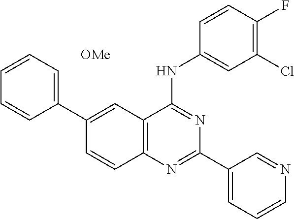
C1(C2=CC=CC=C2)=CC2=C(C=C1)N=C(C1=CC=CN=C1)N=C2NC1=CC(Cl)=C(F)C=C1.[OMe]
